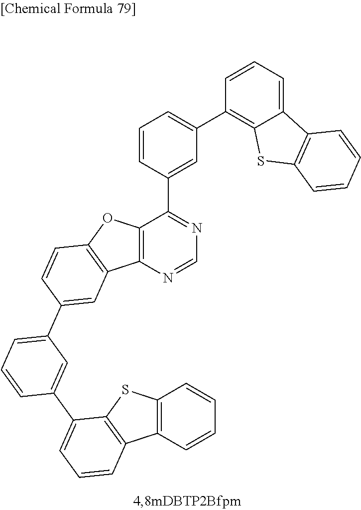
C12=C(N=CN=C1C1=CC(C3=C4C(=CC=C3)C3=C(S4)C=CC=C3)=CC=C1)C1=C(O2)C=CC(C2=CC=CC(C3=CC=CC4=C3SC3=C4C=CC=C3)=C2)=C1
